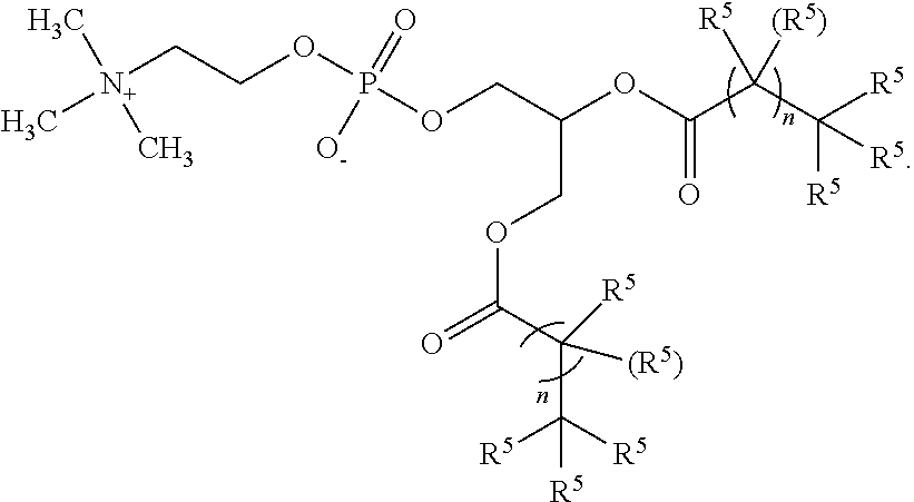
O(C(=O)C(C([R5])([R5])[R5])([(R5)])[R5])C(COP(OCC[N+](C)(C)C)(=O)[O-])COC(C(C([R5])([R5])[R5])([(R5)])[R5])=O
